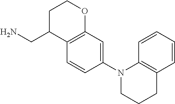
C1=CC(N2CCCC3=C2C=CC=C3)=CC2=C1C(CN)CCO2
